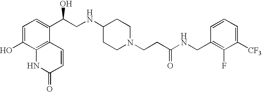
C1=C(O)C2=C(C(C(CNC3CCN(CCC(NCC4=C(F)C([CF3])=CC=C4)=O)CC3)O)=C1)C=CC(=O)N2
